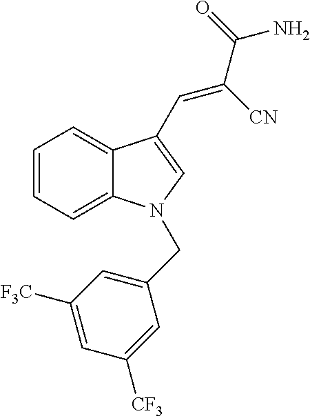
C1=CC=C2C(=C1)C(C=C(C(=O)N)[CN])=CN2CC1=CC([F3C])=CC([CF3])=C1
